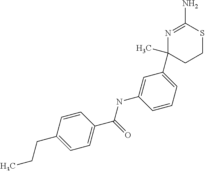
CCCC1=CC=C(C(=O)NC2=CC(C3(C)CCSC(N)=N3)=CC=C2)C=C1
